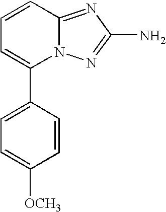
N12C(=NC(N)=N1)C=CC=C2C1=CC=C([OCH3])C=C1
